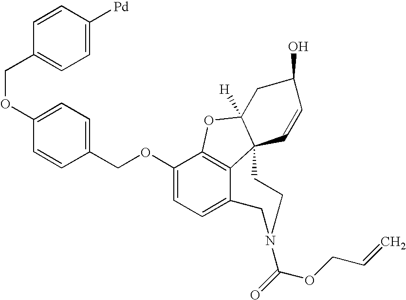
C12=C3C(OCC4=CC=C(OCC5=CC=C([Pd])C=C5)C=C4)=CC=C1CN(C(=O)OCC=C)CCC21C([H])(O3)CC(O)C=C1
